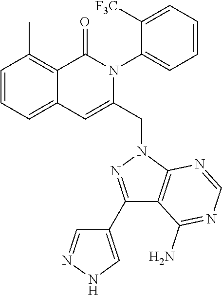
C1=CC=C2C(=C1C)C(=O)N(C1=CC=CC=C1[CF3])C(CN1C3=C(C(C4=CNN=C4)=N1)C(N)=NC=N3)=C2
